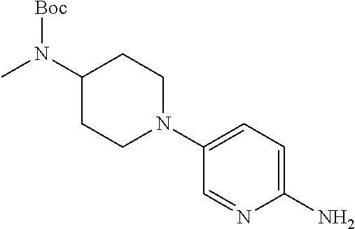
C1(N)=CC=C(N2CCC(N(C)[Boc])CC2)C=N1
